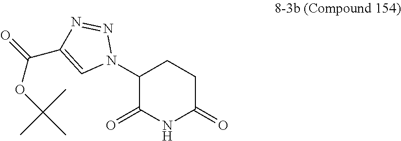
C1(N2N=NC(C(=O)OC(C)(C)C)=C2)C(=O)NC(=O)CC1
